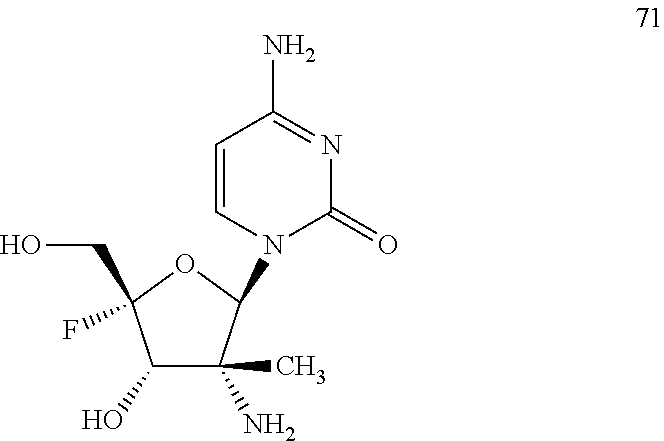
C1=CN(C2C(C)(N)C(O)C(CO)(F)O2)C(=O)N=C1N
